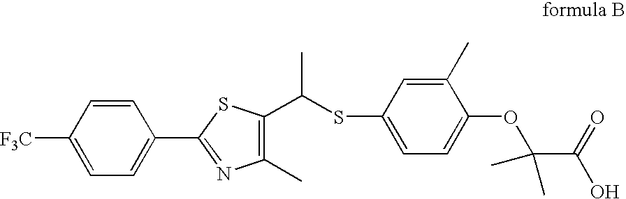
C1=CC([F3C])=CC=C1C1=NC(C)=C(C(SC2=CC=C(OC(C(O)=O)(C)C)C(C)=C2)C)S1
